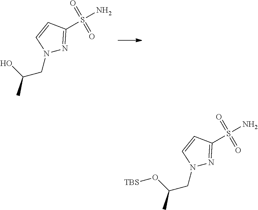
N1(CC(C)O)N=C(S(N)(=O)=O)C=C1.N1(CC(C)O[TBS])N=C(S(N)(=O)=O)C=C1
